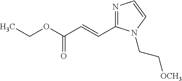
N1=C(C=CC(OCC)=O)N(CC[OCH3])C=C1
